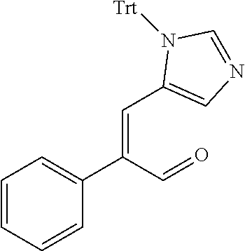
C1=CC=CC(C(C=O)=CC2=CN=CN2[Trt])=C1
